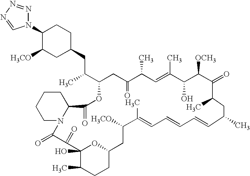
C1(N2N=NN=C2)C([H3CO])CC(CC(C)C2CC(=O)C(C)C=C(C)C(O)C([OCH3])C(=O)C(C)CC(C)C=CC=CC=C(C)C([H3CO])CC3CCC(C)C(O)(C(=O)C(=O)N4C(C(=O)O2)CCCC4)O3)CC1
